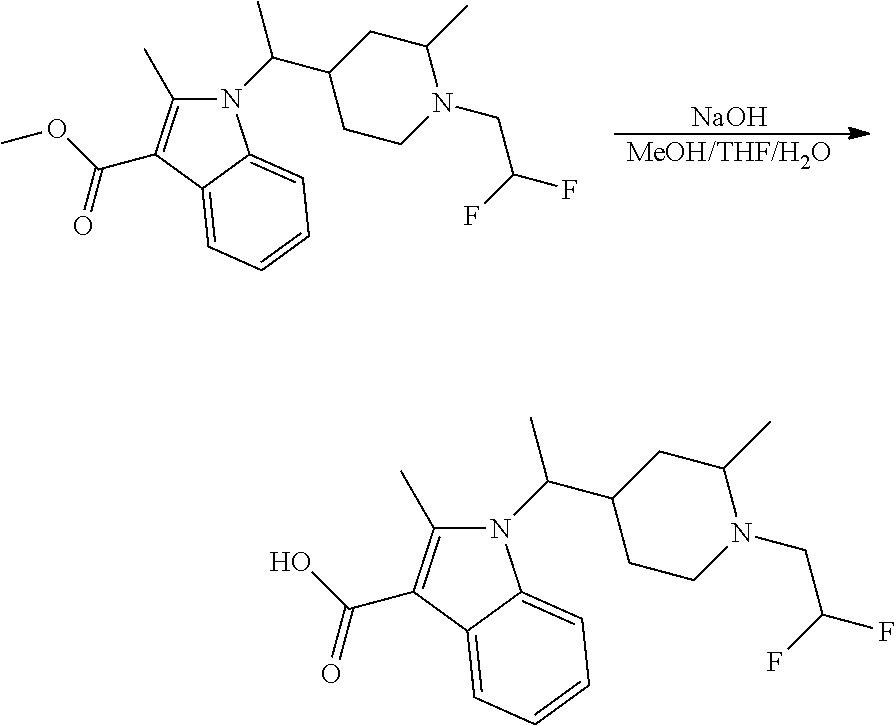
[NaOH].[MeOH/THF/H2O].N1(C(C2CCN(CC(F)F)C(C)C2)C)C(C)=C(C(OC)=O)C2=CC=CC=C12.N1(C(C2CCN(CC(F)F)C(C)C2)C)C(C)=C(C(O)=O)C2=CC=CC=C12
